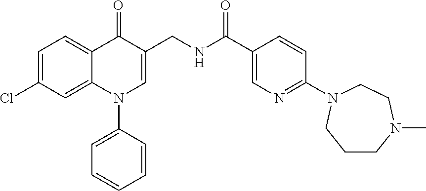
C1=C(Cl)C=C2C(=C1)C(=O)C(CNC(C1=CN=C(N3CCN(C)CCC3)C=C1)=O)=CN2C1=CC=CC=C1
